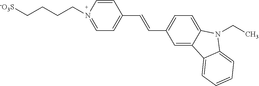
C([-O3S])CCCN1=CC=C(C=CC2=CC=C3C(=C2)C2=CC=CC=C2N3CC)C=C1
